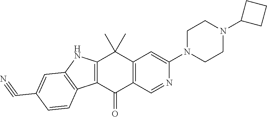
C12=C(C(=O)C3=C(C1(C)C)C=C(N1CCN(C4CCC4)CC1)N=C3)C1=C(N2)C=C(C#N)C=C1
